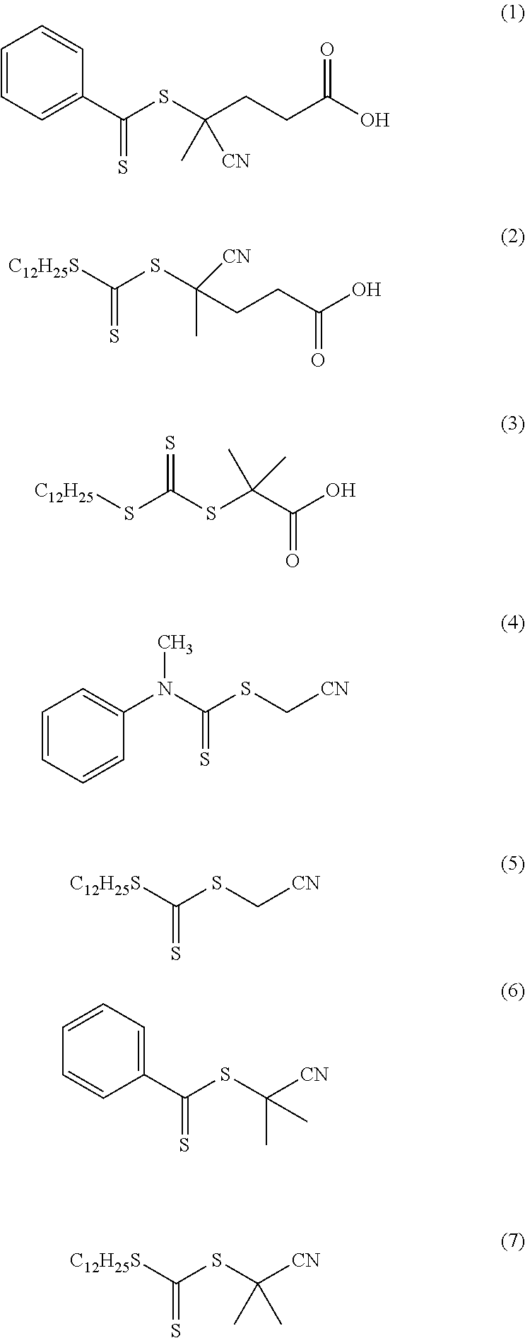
C1=CC=C(C(SC(CCC(O)=O)(C)[CN])=S)C=C1.[C12H25S]C(SC(CCC(O)=O)(C)[CN])=S.[C12H25]SC(SC(C(O)=O)(C)C)=S.C1=CC=CC(N(C(SC[CN])=S)C)=C1.[C12H25S]C(SC[CN])=S.C1(C(SC([CN])(C)C)=S)=CC=CC=C1.[C12H25S]C(SC([CN])(C)C)=S
